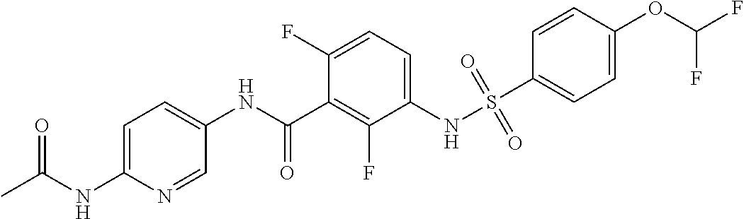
S(NC1=CC=C(F)C(C(NC2=CC=C(NC(C)=O)N=C2)=O)=C1F)(=O)(=O)C1=CC=C(OC(F)F)C=C1
